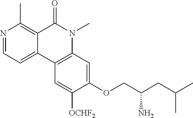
N1=CC=C2C(=C1C)C(=O)N(C)C1=C2C=C([OCHF2])C(OCC(CC(C)C)N)=C1
